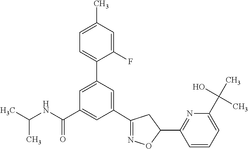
C1(C2=NOC(C3=NC(C(C)(O)C)=CC=C3)C2)=CC(C2=CC=C(C)C=C2F)=CC(C(NC(C)C)=O)=C1
